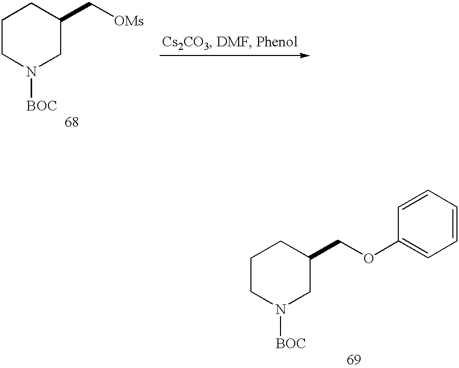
C1CN([BOC])CC(C[OMs])C1.C1CN([BOC])CC(COC2=CC=CC=C2)C1
